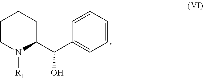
C1=CC=C(C(O)C2N([R1])CCCC2)C=C1
